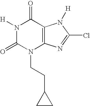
N1([H])C(=O)N(CCC2CC2)C2=C(C1=O)N([H])C(Cl)=N2
